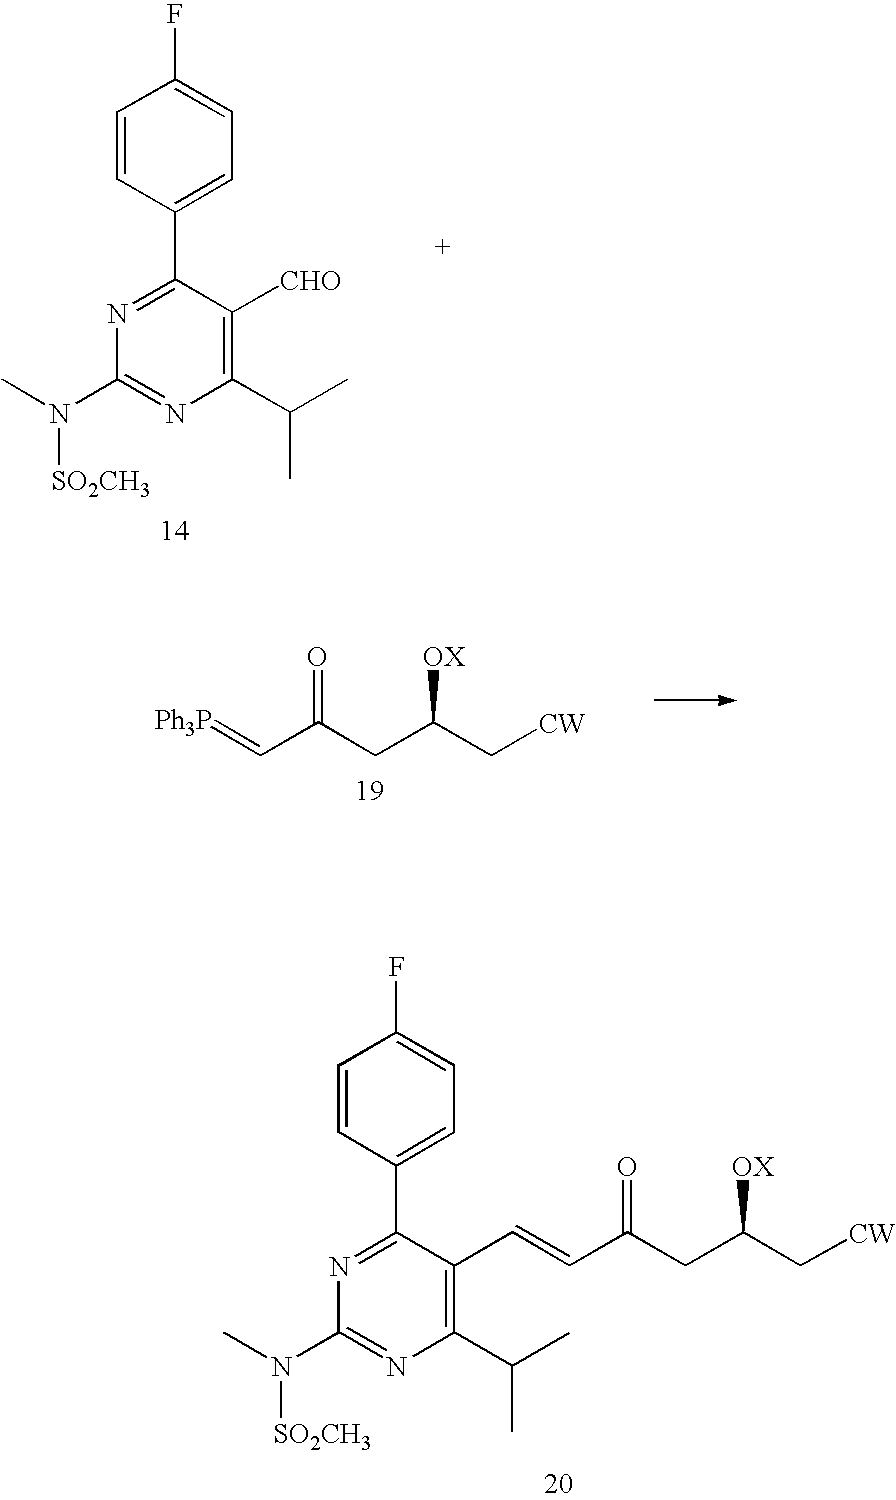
C1=CC(C2=NC(N(C)[SO2CH3])=NC(C(C)C)=C2C=CC(CC(C[CW])[OX])=O)=CC=C1F.C1=CC(C2=NC(N(C)[SO2CH3])=NC(C(C)C)=C2[CHO])=CC=C1F.[Ph3P]=CC(CC(C[CW])[OX])=O
